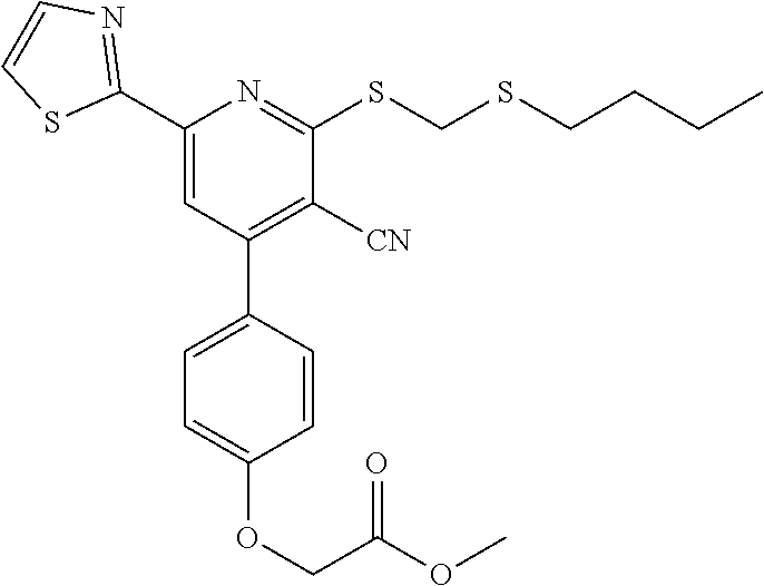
C1(C2=NC=CS2)=CC(C2=CC=C(OCC(=O)OC)C=C2)=C([CN])C(SCSCCCC)=N1
